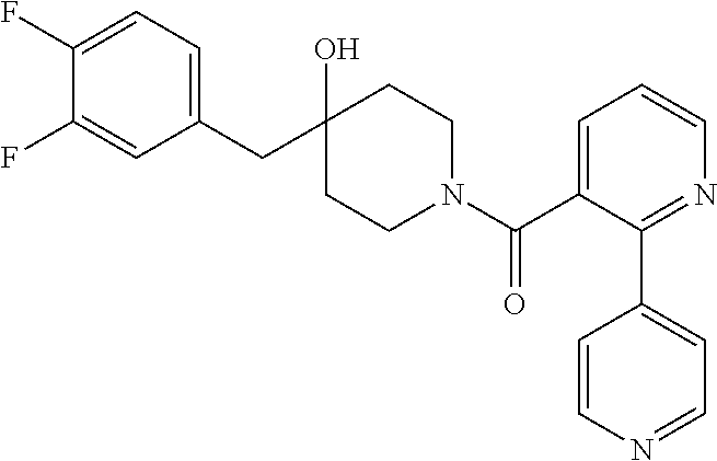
C1(CC2(O)CCN(C(C3=CC=CN=C3C3=CC=NC=C3)=O)CC2)=CC=C(F)C(F)=C1
